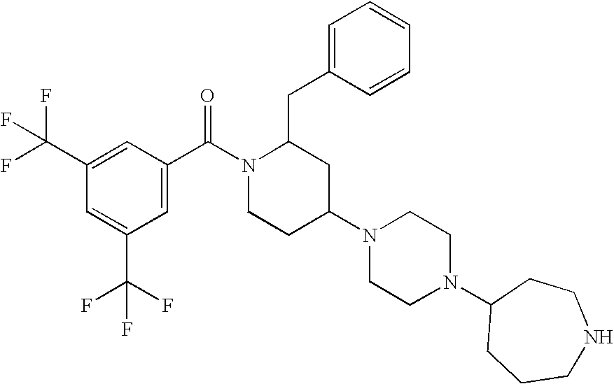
C1=C(C(F)(F)F)C=C(C(N2CCC(N3CCN(C4CCCNCC4)CC3)CC2CC2=CC=CC=C2)=O)C=C1C(F)(F)F
